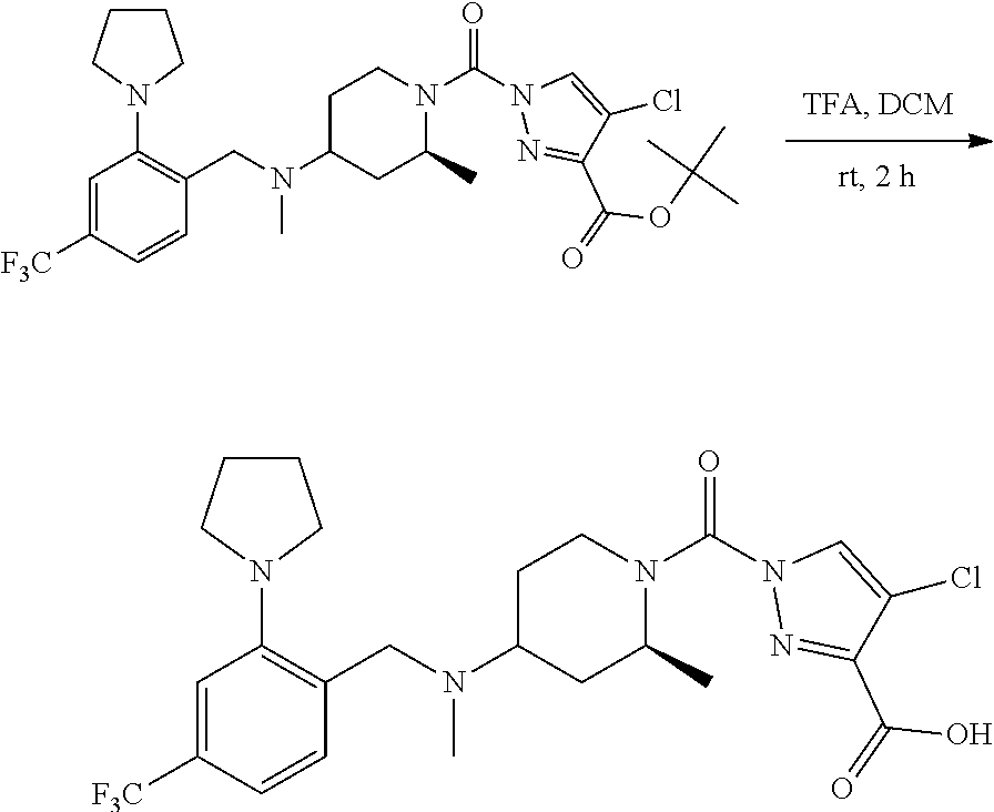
C1(CN(C2CCN(C(N3N=C(C(=O)OC(C)(C)C)C(Cl)=C3)=O)C(C)C2)C)=C(N2CCCC2)C=C([F3C])C=C1.C1(CN(C2CCN(C(N3N=C(C(=O)O)C(Cl)=C3)=O)C(C)C2)C)=C(N2CCCC2)C=C([F3C])C=C1
